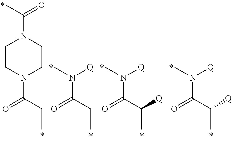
CN([Q])C(=O)C(C)[Q].CN([Q])C(=O)C(C)[Q].C1CN(C(=O)CC)CCN1C(C)=O.CN([Q])C(=O)CC
